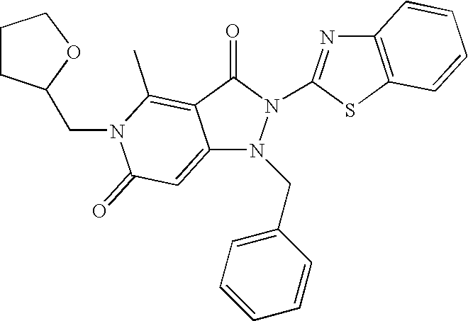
C12=CC(=O)N(CC3CCCO3)C(C)=C1C(=O)N(C1=NC3=C(S1)C=CC=C3)N2CC1=CC=CC=C1
